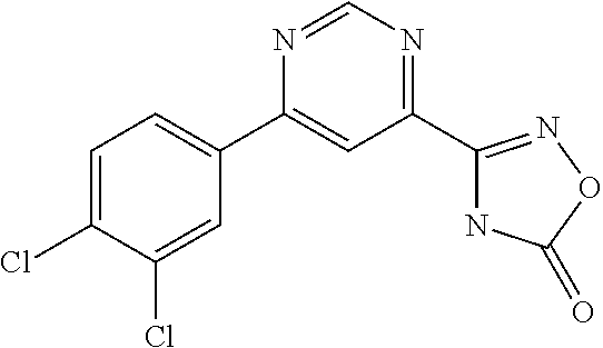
C1=C(Cl)C(Cl)=CC(C2=CC(C3=NOC(=O)N3)=NC=N2)=C1
